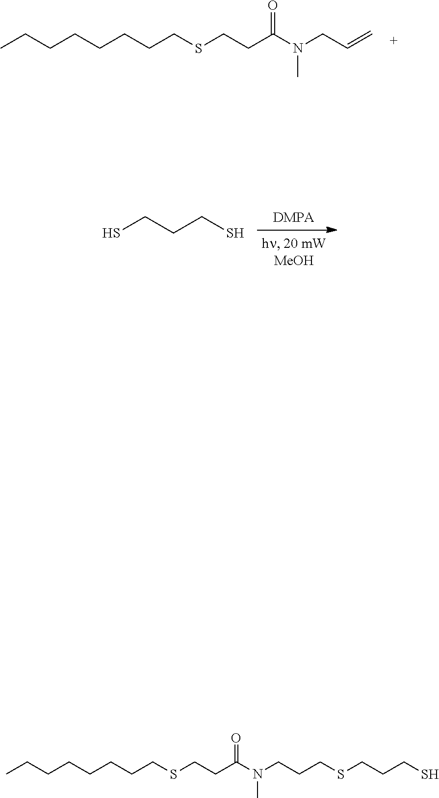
CCCCCCCCSCCC(N(CC=C)C)=O.SCCCS.CCCCCCCCSCCC(N(CCCSCCCS)C)=O
